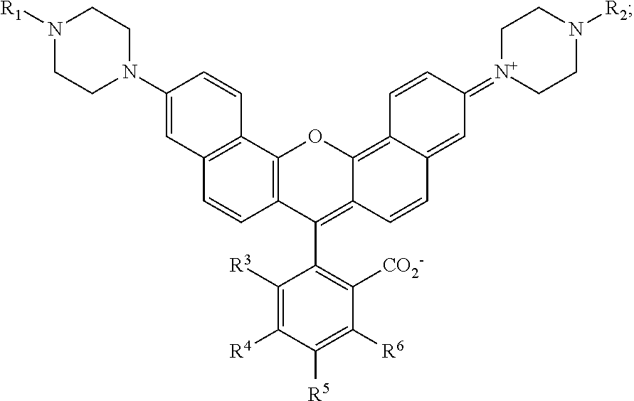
C1([R3])=C([R4])C([R5])=C([R6])C([CO2-])=C1C1=C2C(=C3C(=CC(=[N+]4CCN([R2])CC4)C=C3)C=C2)OC2=C1C=CC1=C2C=CC(N2CCN([R1])CC2)=C1
